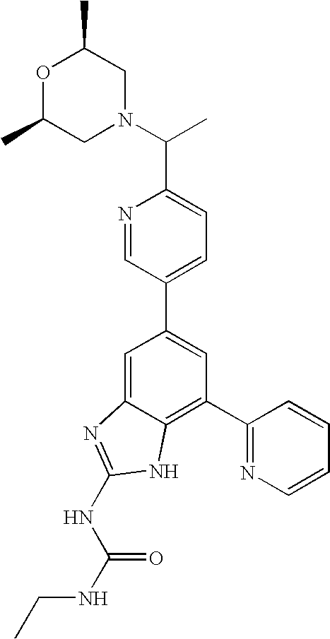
N1=CC(C2=CC(C3=NC=CC=C3)=C3C(=C2)N=C(NC(NCC)=O)N3)=CC=C1C(C)N1CC(C)OC(C)C1
